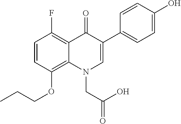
C1=CC(OCCC)=C2C(=C1F)C(=O)C(C1=CC=C(O)C=C1)=CN2CC(O)=O
